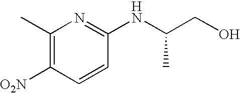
C1(C)=C([O2N])C=CC(NC(CO)C)=N1
